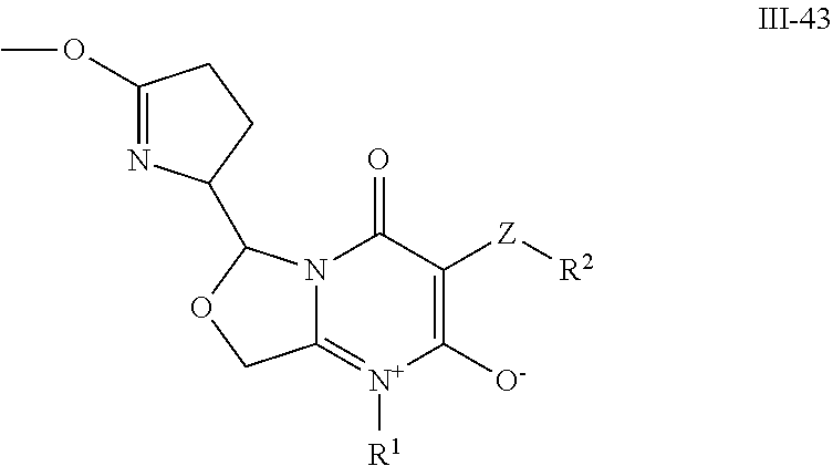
C1(OC)=NC(C2N3C(=[N+]([R1])C([O-])=C([Z][R2])C3=O)CO2)CC1
